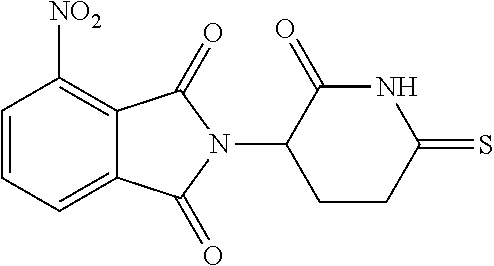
C1=CC=C2C(=C1[NO2])C(=O)N(C1CCC(=S)NC1=O)C2=O
